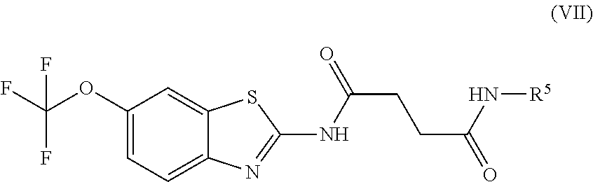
C1(OC(F)(F)F)=CC=C2C(=C1)SC(NC(=O)CCC(N[R5])=O)=N2
